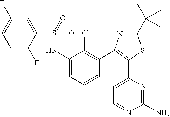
S(=O)(=O)(NC1=CC=CC(C2=C(C3=CC=NC(N)=N3)SC(C(C)(C)C)=N2)=C1Cl)C1=CC(F)=CC=C1F
